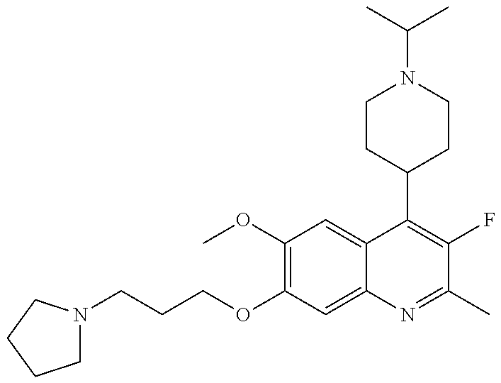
C1N(CCCOC2=C(OC)C=C3C(=C2)N=C(C)C(F)=C3C2CCN(C(C)C)CC2)CCC1
